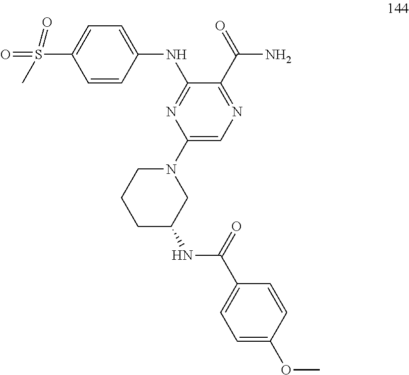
N(C1=NC(N2CCCC(NC(C3=CC=C(OC)C=C3)=O)C2)=CN=C1C(=O)N)C1=CC=C(S(C)(=O)=O)C=C1
